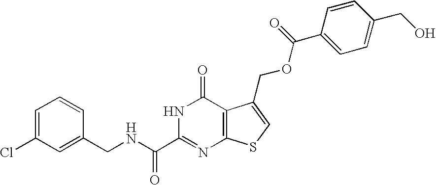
C1(CNC(C2=NC3=C(C(=O)N2)C(COC(C2=CC=C(CO)C=C2)=O)=CS3)=O)=CC(Cl)=CC=C1
